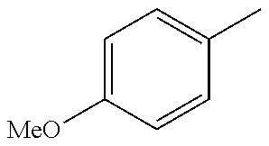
C1=C([MeO])C=CC(C)=C1
